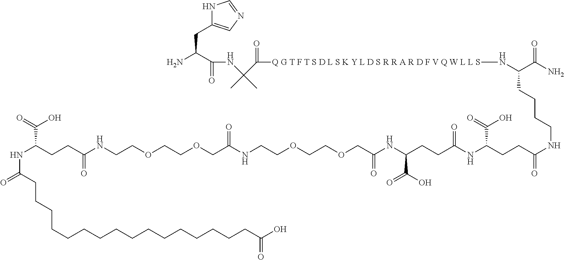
N1C(CC(N)C(=O)NC(C(=O)[Q G T F T S D L S K Y L D S R R A R D F V Q W L L S]NC(CCCCNC(CCC(NC(CCC(NC(COCCOCCNC(COCCOCCNC(CCC(NC(=O)CCCCCCCCCCCCCCCCC(O)=O)C(=O)O)=O)=O)=O)C(O)=O)=O)C(=O)O)=O)C(N)=O)(C)C)=CN=C1
